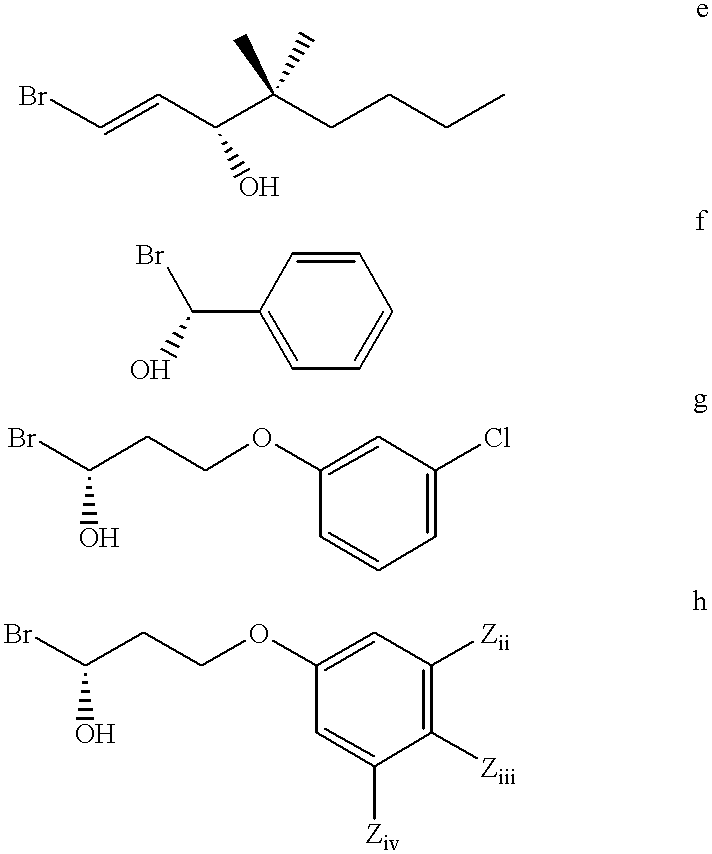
BrC=CC(C(CCCC)(C)C)O.C1(C(Br)O)=CC=CC=C1.BrC(CCOC1=CC(Cl)=CC=C1)O.BrC(CCOC1=CC([Zii])=C([Ziii])C([Ziv])=C1)O
